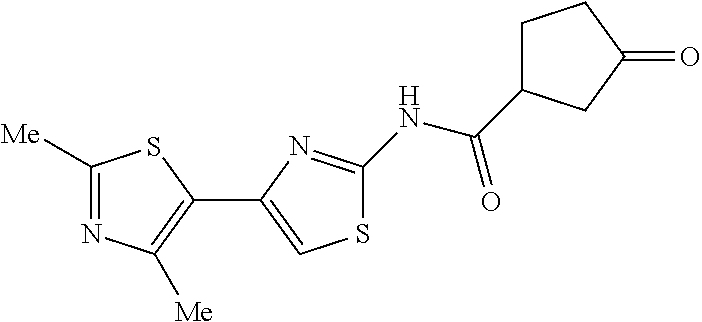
C1([Me])=NC([Me])=C(C2=CSC(NC(=O)C3CCC(=O)C3)=N2)S1
